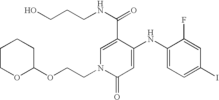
C1(C(=O)NCCCO)=CN(CCOC2CCCCO2)C(=O)C=C1NC1=CC=C(I)C=C1F
